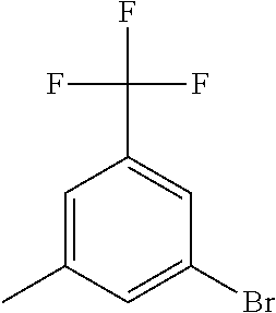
C1=C(C)C=C(Br)C=C1C(F)(F)F
